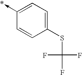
C1(->*)=CC=C(SC(F)(F)F)C=C1
